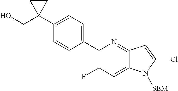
C1(C2=CC=C(C3(CO)CC3)C=C2)=C(F)C=C2C(=N1)C=C(Cl)N2[SEM]
